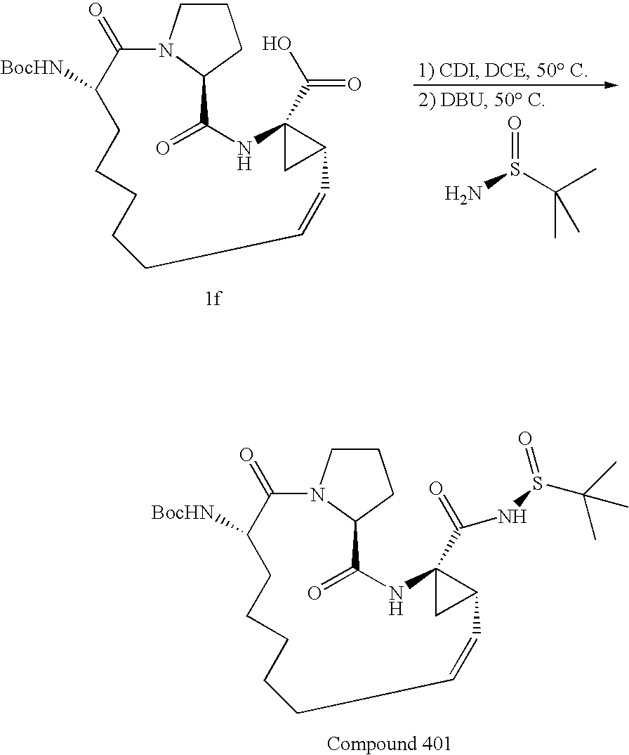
NS(C(C)(C)C)=O.C1(=O)N2CCCC2C(=O)NC2(C(O)=O)CC2C=CCCCCCC1[BocHN].C1(=O)N2CCCC2C(=O)NC2(C(=O)NS(C(C)(C)C)=O)CC2C=CCCCCCC1[BocHN]
